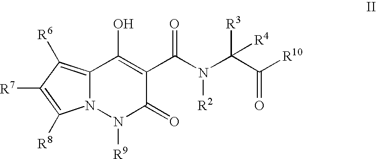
C12=C([R6])C([R7])=C([R8])N1N([R9])C(=O)C(C(N([R2])C(C(=O)[R10])([R3])[R4])=O)=C2O
